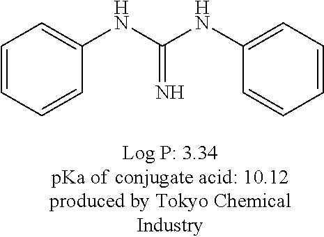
C1=CC=CC(NC(NC2=CC=CC=C2)=N)=C1
